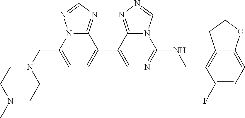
C1(C2=CC=C(CN3CCN(C)CC3)N3C2=NC=N3)=CN=C(NCC2=C3C(=CC=C2F)OCC3)N2C1=NN=C2
